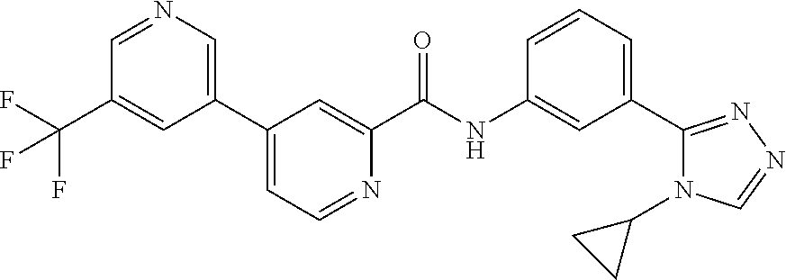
C1(C(F)(F)F)=CC(C2=CC=NC(C(NC3=CC(C4=NN=CN4C4CC4)=CC=C3)=O)=C2)=CN=C1
